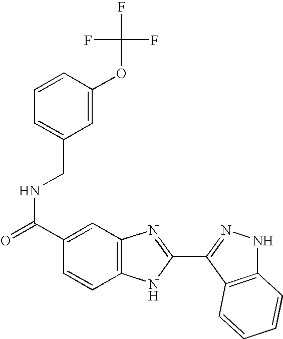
C(NC(=O)C1=CC2=C(C=C1)NC(C1=NNC3=C1C=CC=C3)=N2)C1=CC=CC(OC(F)(F)F)=C1
